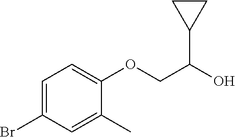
C1=C(Br)C=C(C)C(OCC(O)C2CC2)=C1
